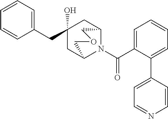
C1(CC2(O)CC3N(C(C4=CC=CC=C4C4=CC=NC=C4)=O)C(C2)COC3)=CC=CC=C1
